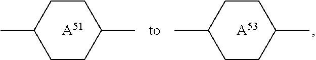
[A51].CC1CCC(C)CC1.[A53].CC1CCC(C)CC1
